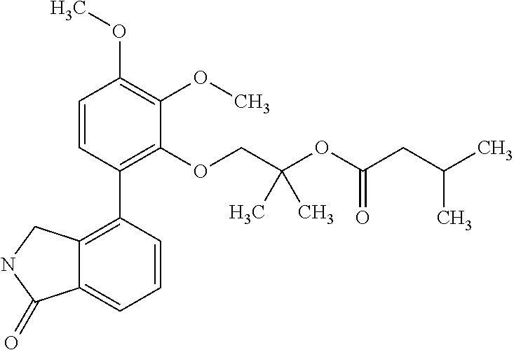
C1=CC(C2=C3C(=CC=C2)C(=O)NC3)=C(OCC(OC(CC(C)C)=O)(C)C)C(OC)=C1OC
